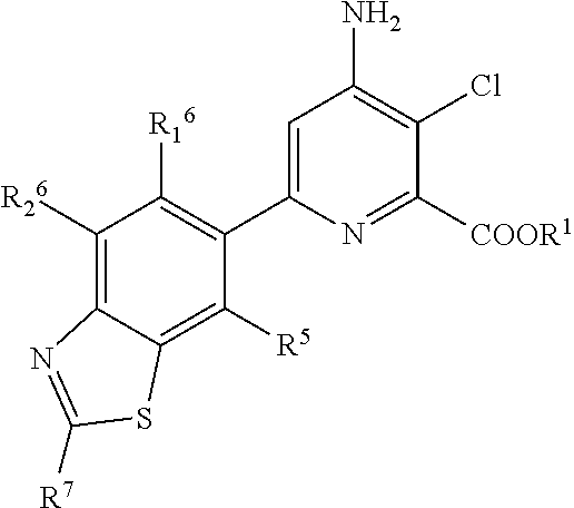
C1([R26])=C2C(=C([R5])C(C3=CC(N)=C(Cl)C([COOR1])=N3)=C1[R16])SC([R7])=N2
